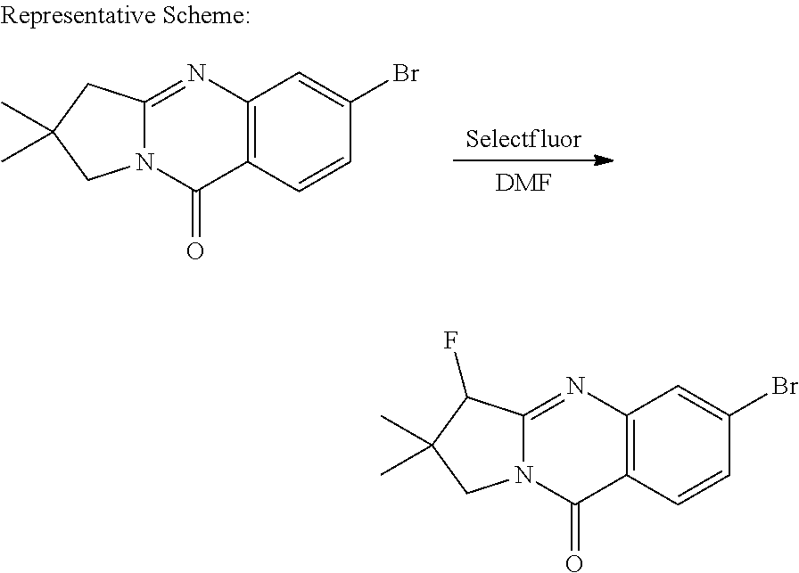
[Selectfluor].[DMF].C12=C(N=C3N(C1=O)CC(C)(C)C3)C=C(Br)C=C2.C12=C(N=C3N(C1=O)CC(C)(C)C3F)C=C(Br)C=C2
